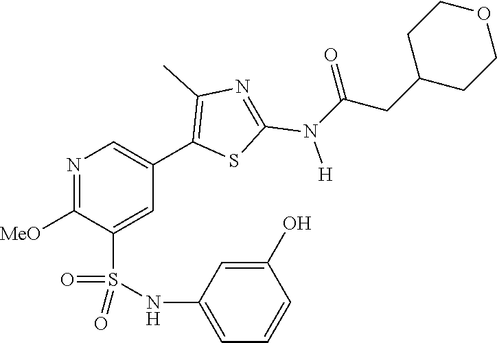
N1=C([MeO])C(S(NC2=CC=CC(O)=C2)(=O)=O)=CC(C2=C(C)N=C(N([H])C(CC3CCOCC3)=O)S2)=C1
